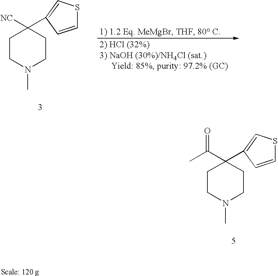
C1CN(C)CCC1([NC])C1=CSC=C1.C1CN(C)CCC1(C(C)=O)C1=CSC=C1
